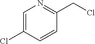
C1=C(Cl)C=CC(CCl)=N1
